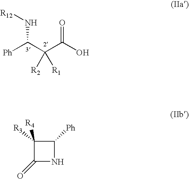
[Ph]C(C(C(O)=O)([R2])[R1])N[R12].C1([R3])([R4])C(=O)NC1[Ph]
